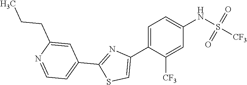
C1=C([CF3])C(C2=CSC(C3=CC=NC(CCC)=C3)=N2)=CC=C1NS(=O)(=O)[CF3]
